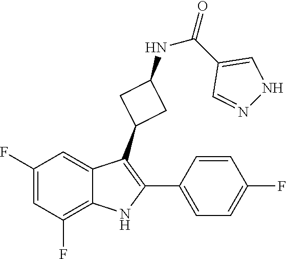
C1=CC(F)=CC=C1C1=C(C2CC(NC(C3=CNN=C3)=O)C2)C2=CC(F)=CC(F)=C2N1
